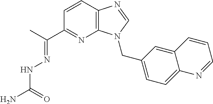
N(=C(C)C1=NC2=C(C=C1)N=CN2CC1=CC=C2C(=C1)C=CC=N2)NC(=O)N
